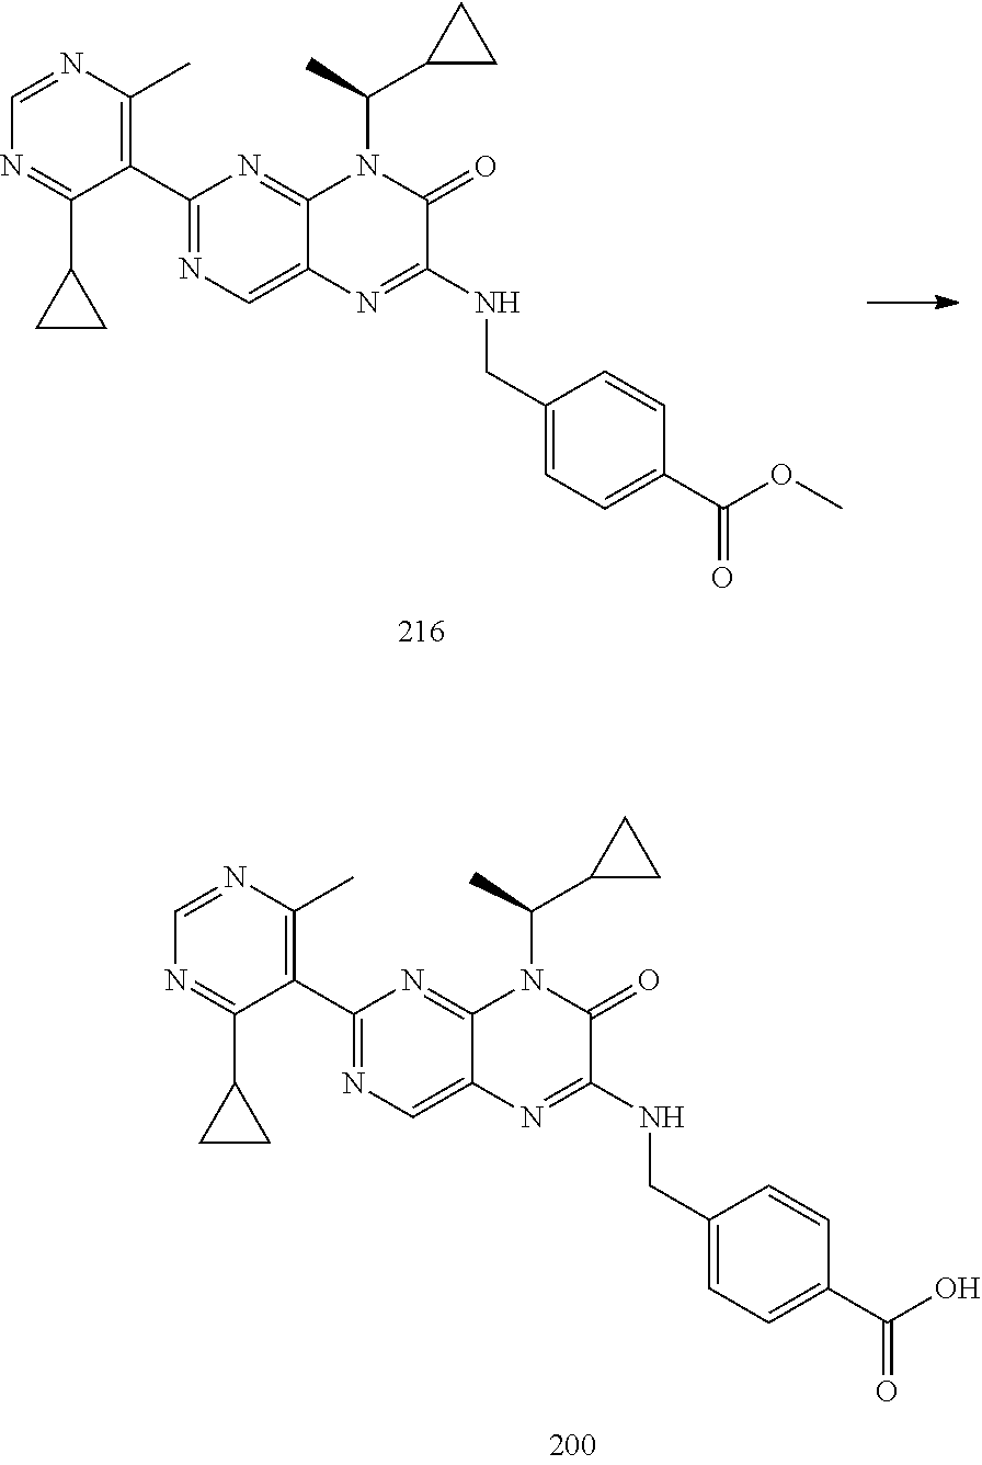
C1(C2=C(C)N=CN=C2C2CC2)=NC=C2C(=N1)N(C(C1CC1)C)C(=O)C(NCC1=CC=C(C(OC)=O)C=C1)=N2.C1(C2=C(C)N=CN=C2C2CC2)=NC=C2C(=N1)N(C(C1CC1)C)C(=O)C(NCC1=CC=C(C(O)=O)C=C1)=N2
